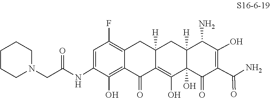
C1(NC(CN2CCCCC2)=O)=CC(F)=C2CC3([H])CC4([H])C(N)C(O)=C(C(=O)N)C(=O)C4(O)C(O)=C3C(=O)C2=C1O
